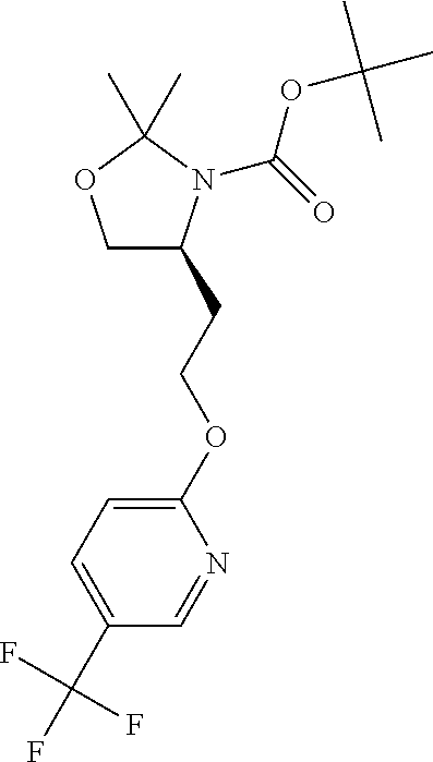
C1C(CCOC2=CC=C(C(F)(F)F)C=N2)N(C(OC(C)(C)C)=O)C(C)(C)O1
